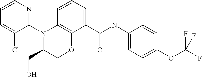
C1(N2C(CO)COC3=C2C=CC=C3C(NC2=CC=C(OC(F)(F)F)C=C2)=O)=NC=CC=C1Cl
